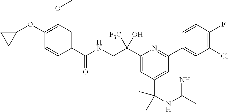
C1(C(NCC(C2=CC(C(NC(C)=N)(C)C)=CC(C3=CC(Cl)=C(F)C=C3)=N2)([F3C])O)=O)=CC(OC)=C(OC2CC2)C=C1
